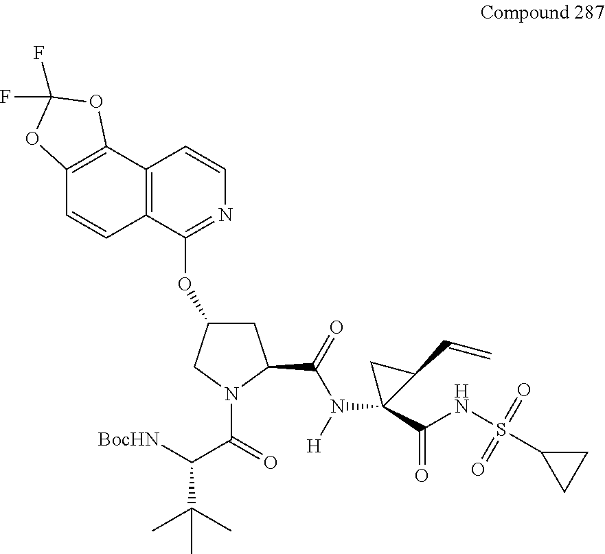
[BocHN]C(C(=O)N1C(C(=O)N([H])C2(C(NS(C3CC3)(=O)=O)=O)C(C=C)C2)CC(OC2=NC=CC3=C2C=CC2=C3OC(F)(F)O2)C1)C(C)(C)C
